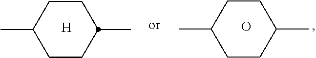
C1CC(C)CCC1C.O.C1CC(C)CCC1C.[H]
